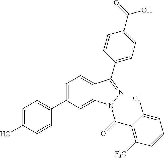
C1=C(C2=CC=C(O)C=C2)C=C2C(=C1)C(C1=CC=C(C(O)=O)C=C1)=NN2C(C1=C([F3C])C=CC=C1Cl)=O
